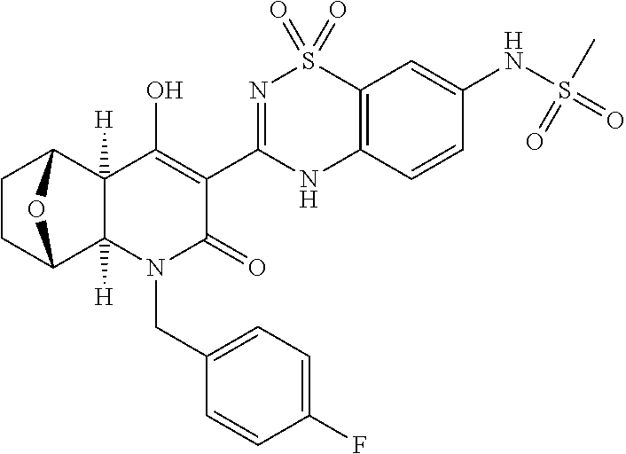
C12([H])C3CCC(C1([H])N(CC1=CC=C(F)C=C1)C(=O)C(C1=NS(=O)(=O)C4=C(N1)C=CC(NS(=O)(C)=O)=C4)=C2O)O3
